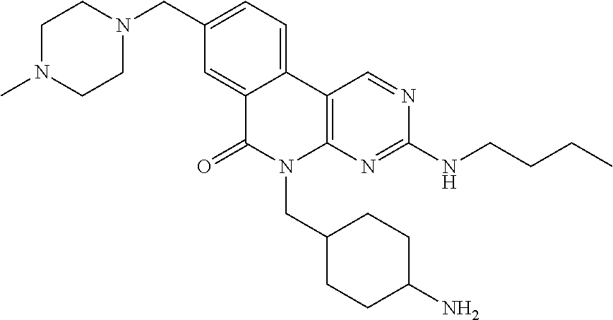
C1N(C)CCN(CC2=CC=C3C(=C2)C(=O)N(CC2CCC(N)CC2)C2=C3C=NC(NCCCC)=N2)C1
